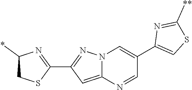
C1(C2=NC(*)CS2)=NN2C(=C1)N=CC(C1=CSC([**])=N1)=C2
